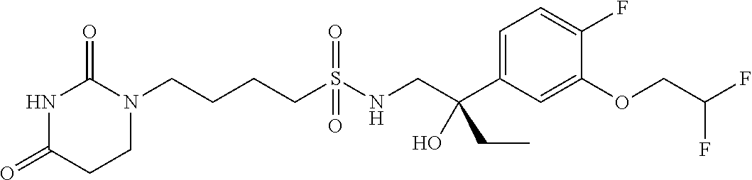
C(CCS(NCC(C1=CC=C(F)C(OCC(F)F)=C1)(CC)O)(=O)=O)CN1C(=O)NC(=O)CC1
